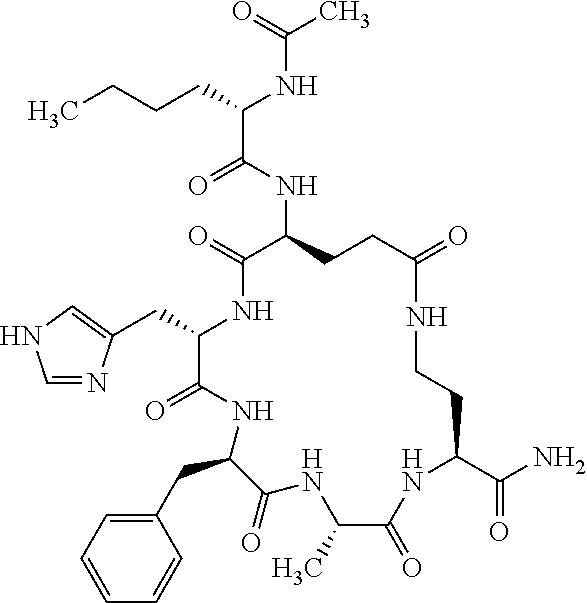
C(C1C(=O)NC(CC2=CC=CC=C2)C(=O)NC(C)C(=O)NC(C(N)=O)CCNC(=O)CCC(NC(C(CCCC)NC(C)=O)=O)C(=O)N1)C1=CNC=N1
